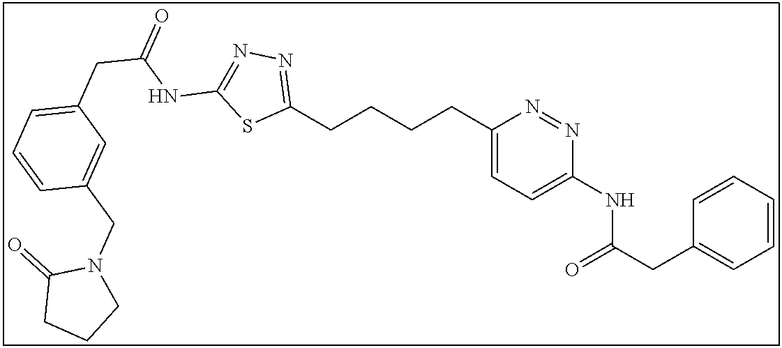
C1(CCCCC2=CC=C(NC(CC3=CC=CC=C3)=O)N=N2)=NN=C(NC(CC2=CC=CC(CN3C(=O)CCC3)=C2)=O)S1
